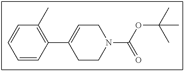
C1=CC(C2=CCN(C(OC(C)(C)C)=O)CC2)=C(C)C=C1
